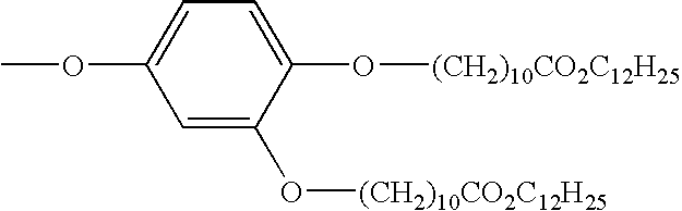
C1=C(O[(CH2)10CO2C12H25])C(O[(CH2)10CO2C12H25])=CC=C1OC
